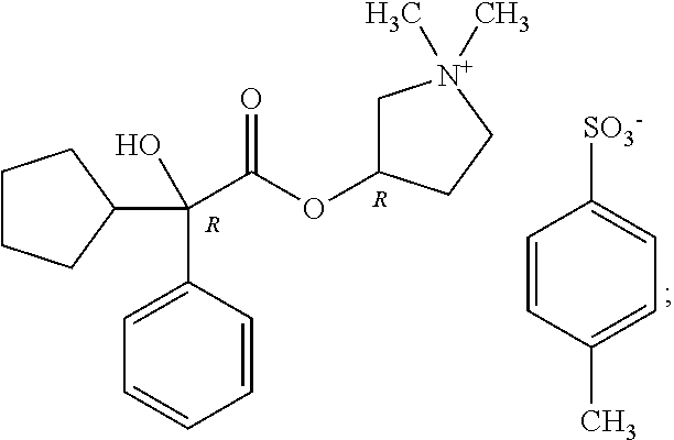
C1(C(C(OC2C[N+](C)(C)CC2)=O)(C2CCCC2)O)=CC=CC=C1.C1=CC(C)=CC=C1[SO3-].[R].[R]
